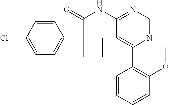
C1=CC(Cl)=CC=C1C1(C(=O)NC2=NC=NC(C3=C(OC)C=CC=C3)=C2)CCC1
